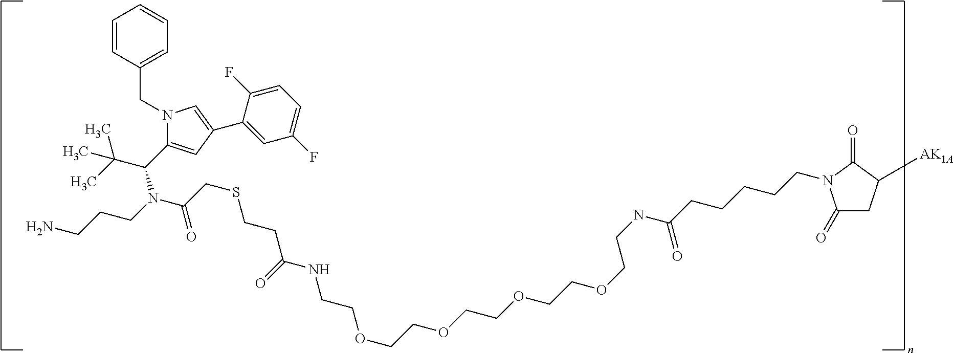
C1(C(C(C)(C)C)N(CCCN)C(CSCCC(NCCOCCOCCOCCOCCNC(CCCCCN2C(=O)CC([AK1A])C2=O)=O)=O)=O)=CC(C2=CC(F)=CC=C2F)=CN1CC1=CC=CC=C1
